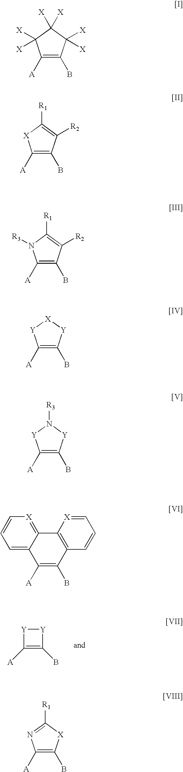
[Y]1[Y]C([A])=C1B.C1([A])=C(B)C([X])([X])C([X])([X])C1([X])[X].C1([A])=C(B)C([R2])=C([R1])[X]1.C1([A])=C(B)C([R2])=C([R1])N1[R3].C1([A])=C(B)[Y][X][Y]1.C1([A])=C(B)[Y]N([R3])[Y]1.C1=C2C(=[X]C=C1)C1=C(C(B)=C2[A])C=CC=[X]1.C1([A])=C(B)[X]C([R1])=N1
